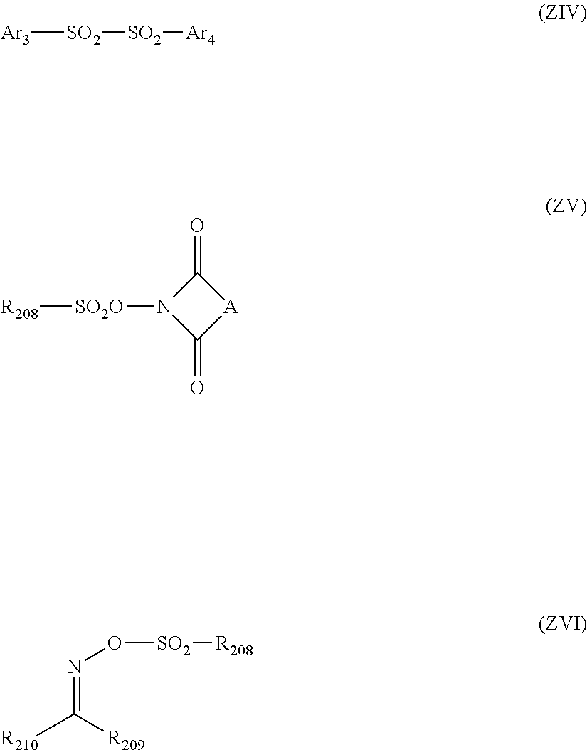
[Ar3][SO2][SO2][Ar4].N1([SO2O][R208])C(=O)[A]C1=O.[R210]C([R209])=NO[SO2][R208]
